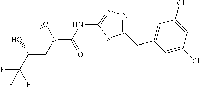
N(C1=NN=C(CC2=CC(Cl)=CC(Cl)=C2)S1)C(N(CC(C(F)(F)F)O)C)=O
